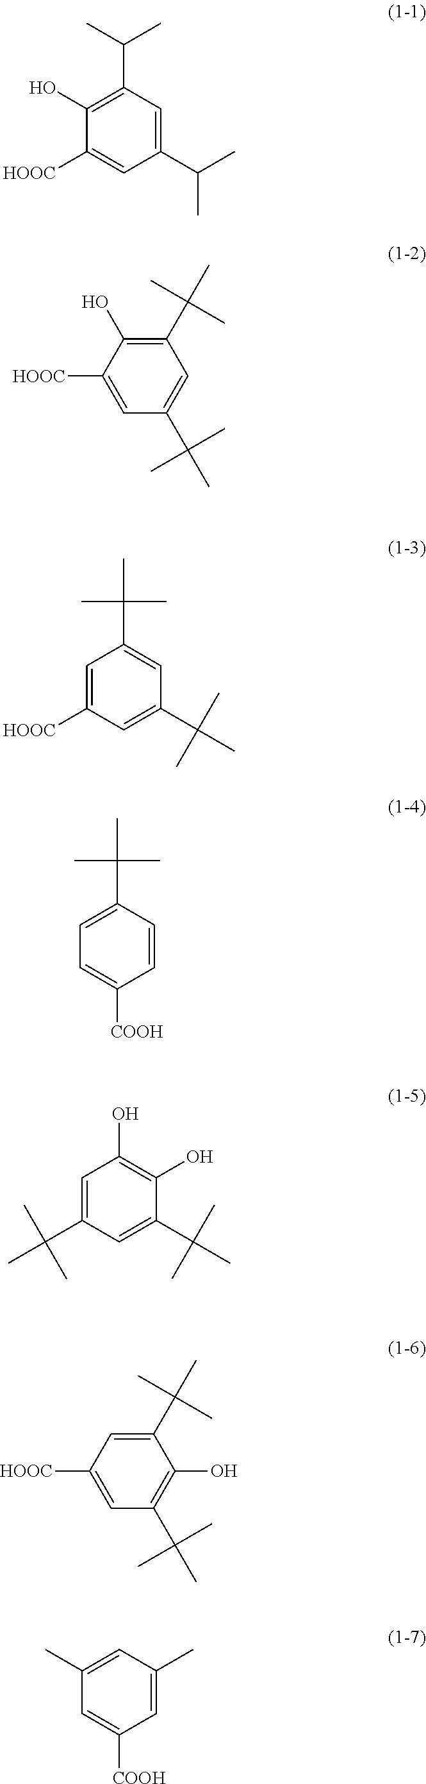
C1(C(C)C)=CC(C(C)C)=C(O)C([HOOC])=C1.C1(C(C)(C)C)=C(O)C([HOOC])=CC(C(C)(C)C)=C1.C1=C([HOOC])C=C(C(C)(C)C)C=C1C(C)(C)C.C1=CC(C(C)(C)C)=CC=C1[COOH].C1=C(C(C)(C)C)C=C(C(C)(C)C)C(O)=C1O.C1(C(C)(C)C)=CC([HOOC])=CC(C(C)(C)C)=C1O.C1=C(C)C=C(C)C=C1[COOH]
